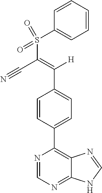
N1=CN=C2C(=C1C1=CC=C(C(=C(C#N)S(C3=CC=CC=C3)(=O)=O)[H])C=C1)N=CN2
